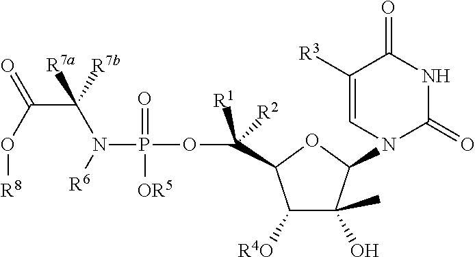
C1([R4O])C(O)(C)C(N2C(=O)NC(=O)C([R3])=C2)OC1C(OP(N([R6])C(C(O[R8])=O)([R7a])[R7b])(=O)[OR5])([R1])[R2]
